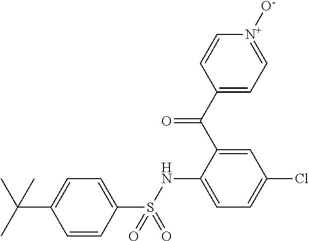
C1=CC(S(NC2=CC=C(Cl)C=C2C(C2=CC=[N+]([O-])C=C2)=O)(=O)=O)=CC=C1C(C)(C)C
